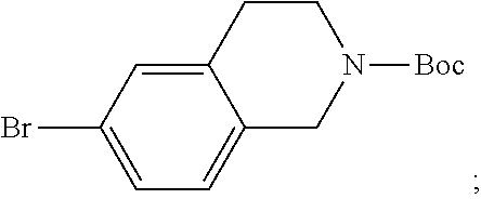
C12=CC(Br)=CC=C1CN([Boc])CC2
